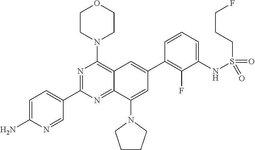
C12=NC(C3=CC=C(N)N=C3)=NC(N3CCOCC3)=C1C=C(C1=C(F)C(NS(CCCF)(=O)=O)=CC=C1)C=C2N1CCCC1
